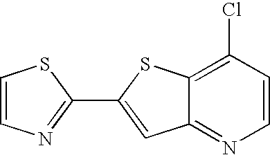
C12=NC=CC(Cl)=C1SC(C1=NC=CS1)=C2
